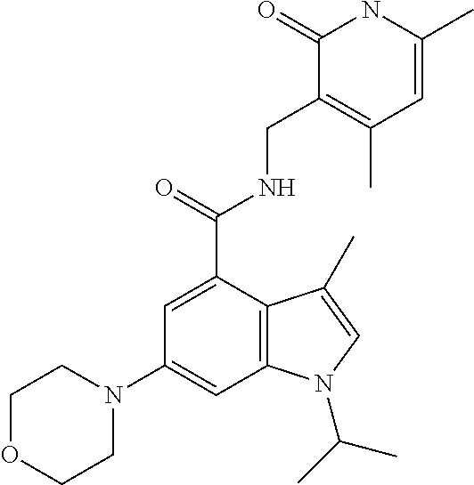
C1=C(C(NCC2=C(C)C=C(C)NC2=O)=O)C2=C(C=C1N1CCOCC1)N(C(C)C)C=C2C
